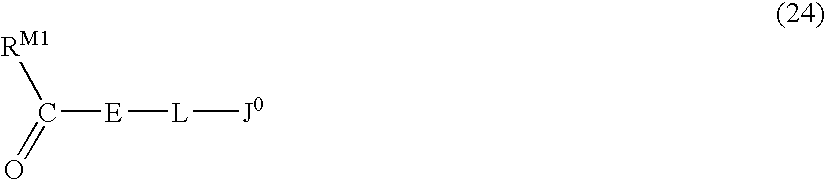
[E](C([RM1])=O)[L][J0]
